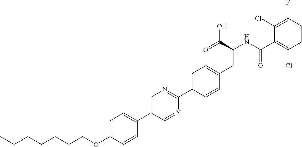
C(OC1=CC=C(C2=CN=C(C3=CC=C(CC(NC(C4=C(Cl)C=CC(F)=C4Cl)=O)C(O)=O)C=C3)N=C2)C=C1)CCCCCC
